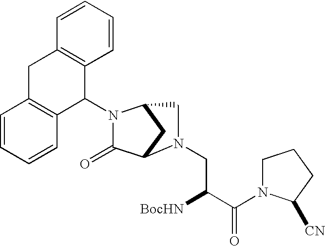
C1(=O)C2CC(CN2CC([BocHN])C(=O)N2CCCC2[CN])N1C1C2=C(C=CC=C2)CC2=C1C=CC=C2
